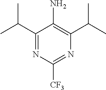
C1(N)=C(C(C)C)N=C([CF3])N=C1C(C)C
